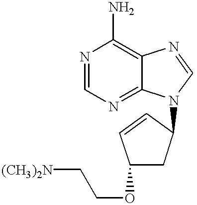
N1=CN=C2C(=C1N)N=CN2C1CC(OCC[(CH3)2N])C=C1
